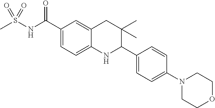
C1(C(NS(C)(=O)=O)=O)=CC=C2C(=C1)CC(C)(C)C(C1=CC=C(N3CCOCC3)C=C1)N2
